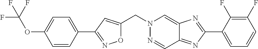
C(N1N=CC2=NC(C3=CC=CC(F)=C3F)=NC2=C1)C1=CC(C2=CC=C(OC(F)(F)F)C=C2)=NO1
